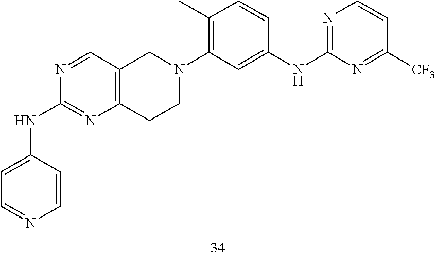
C12=C(C=NC(NC3=CC=NC=C3)=N1)CN(C1=C(C)C=CC(NC3=NC=CC([CF3])=N3)=C1)CC2
